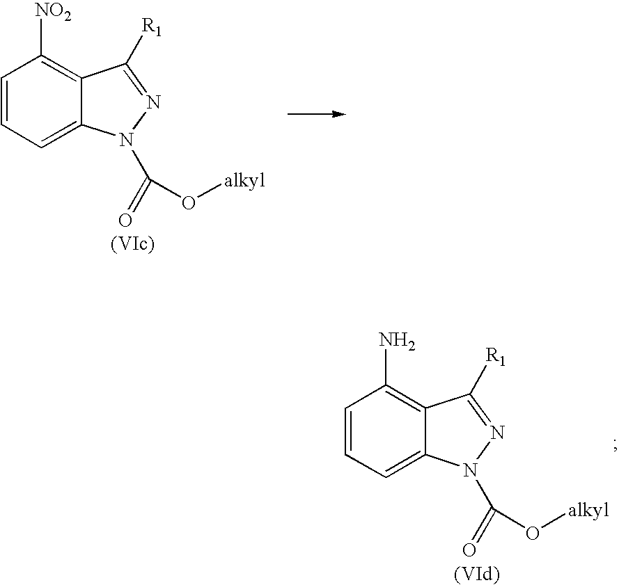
C1=CC=C2C(=C1[NO2])C([R1])=NN2C(O[alkyl])=O.C1=CC=C2C(=C1N)C([R1])=NN2C(O[alkyl])=O
